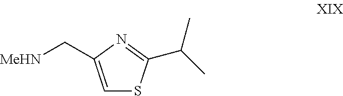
C1=C(C[MeHN])N=C(C(C)C)S1
